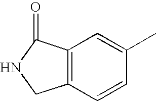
C1=CC(C)=CC2=C1CNC2=O
